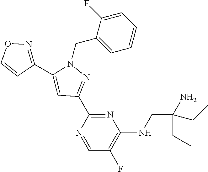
N1(CC2=CC=CC=C2F)C(C2=NOC=C2)=CC(C2=NC(NCC(CC)(CC)N)=C(F)C=N2)=N1
